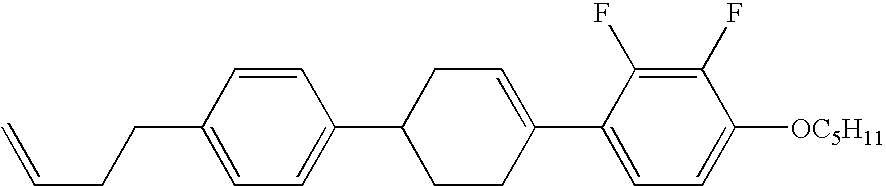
C1(F)=C(F)C(C2=CCC(C3=CC=C(CCC=C)C=C3)CC2)=CC=C1[OC5H11]
